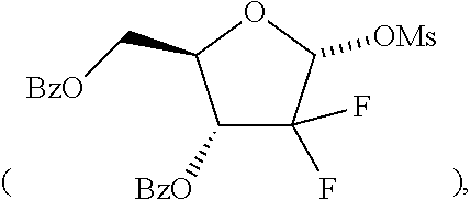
C1([BzO])C(C[BzO])OC([OMs])C1(F)F
